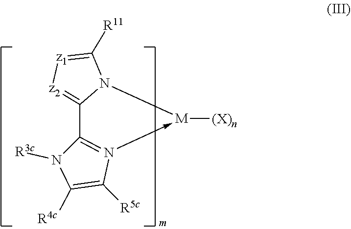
C12=[z2][z1]=C([R11])N1[M]([(X)n])-N1=C2N([R3c])C([R4c])=C1[R5c]
